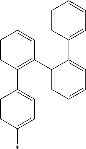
C1=CC(*)=CC=C1C1=C(C2=CC=CC=C2C2=CC=CC=C2)C=CC=C1
